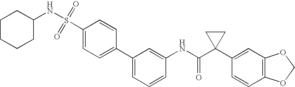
C1(C2=CC=CC(NC(C3(C4=CC5=C(C=C4)OCO5)CC3)=O)=C2)=CC=C(S(NC2CCCCC2)(=O)=O)C=C1
